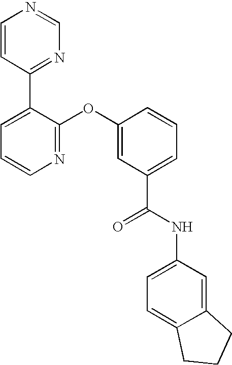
N1=C(OC2=CC(C(NC3=CC=C4C(=C3)CCC4)=O)=CC=C2)C(C2=NC=NC=C2)=CC=C1
